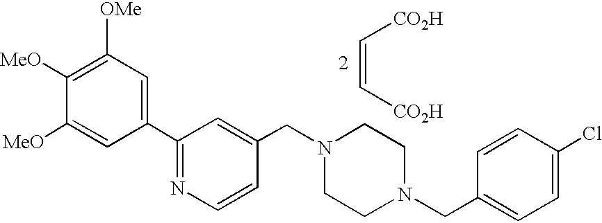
C(=C[CO2H])[CO2H].C1(C2=NC=CC(CN3CCN(CC4=CC=C(Cl)C=C4)CC3)=C2)=CC([OMe])=C([MeO])C([MeO])=C1
